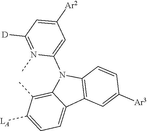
C1=C([LA])C(C)=C2C(=C1)C1=C(N2C2=CC([Ar2])=CC([D])=N2C)C=CC([Ar3])=C1
